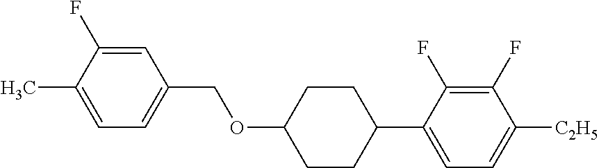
C1=C(F)C(C)=CC=C1COC1CCC(C2=CC=C([C2H5])C(F)=C2F)CC1
